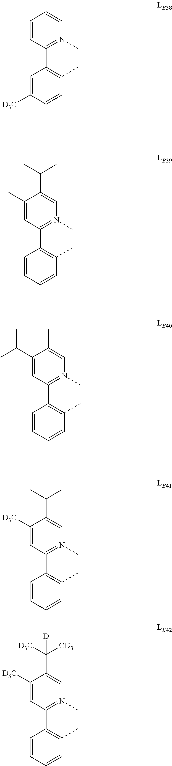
C1(C(C)C)=CC(C2=C(C)C=CC=C2)=N(C)C=C1C.C1([D3C])=CC(C2=C(C)C=CC=C2)=N(C)C=C1C([D3C])([CD3])[D].C1([D3C])=CC(C2=C(C)C=CC=C2)=N(C)C=C1C(C)C.C1(C)=CC(C2=C(C)C=CC=C2)=N(C)C=C1C(C)C.C1=CC(C2=C(C)C=CC([D3C])=C2)=N(C)C=C1
